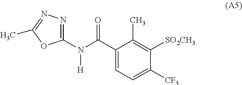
C1(C(N(C2=NN=C(C)O2)[H])=O)=CC=C([CF3])C([SO2CH3])=C1C
